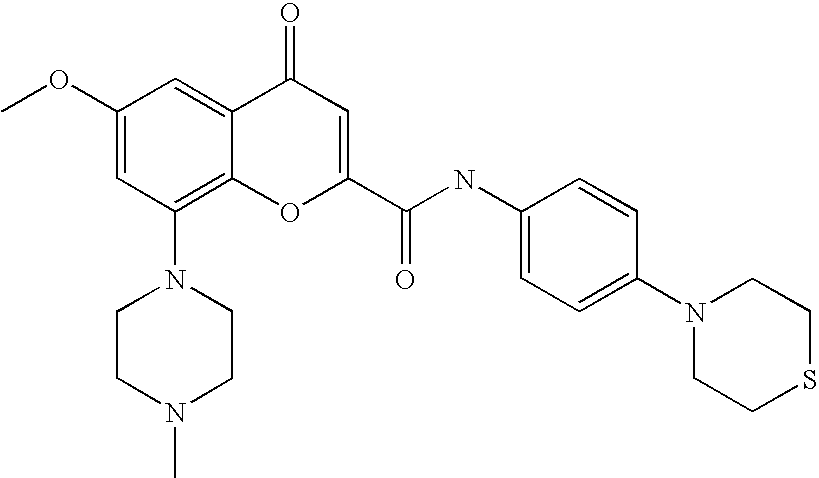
C1CN(C)CCN1C1=C2C(=CC(OC)=C1)C(=O)C=C(C(=O)NC1=CC=C(N3CCSCC3)C=C1)O2
